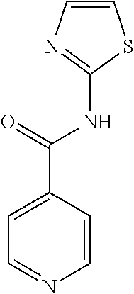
N(C1=NC=CS1)C(C1=CC=NC=C1)=O
